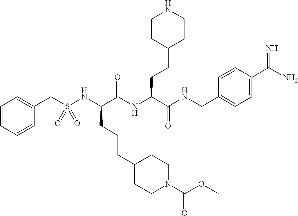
C1=CC=CC(CS(NC(C(NC(C(=O)NCC2=CC=C(C(=N)N)C=C2)CCC2CCNCC2)=O)CCCC2CCN(C(OC)=O)CC2)(=O)=O)=C1
